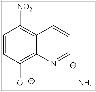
C1=CC([O-])=C2C(=C1[NO2])C=CC=N2.N
